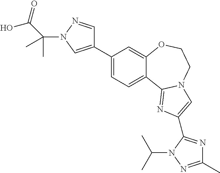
C1(C2=CC=C3C(=C2)OCCN2C3=NC(C3=NC(C)=NN3C(C)C)=C2)=CN(C(C)(C)C(O)=O)N=C1
